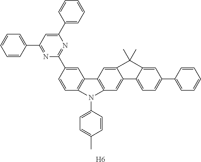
C1=C(C2=NC(C3=CC=CC=C3)=CC(C3=CC=CC=C3)=N2)C=CC2=C1C1=C(C=C3C4=CC=C(C5=CC=CC=C5)C=C4C(C)(C)C3=C1)N2C1=CC=C(C)C=C1.[H6]
